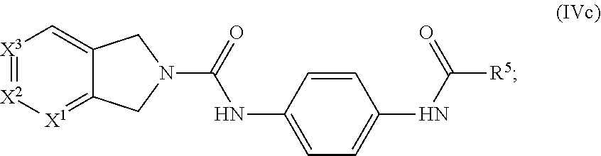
[X2]1=[X3]C=C2C(=[X1]1)CN(C(=O)NC1=CC=C(NC([R5])=O)C=C1)C2
